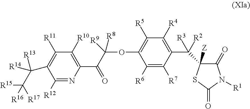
C1([R6])=C([R7])C(C(C2([Z])C(=O)N([R1])C(=O)S2)([R3])[R2])=C([R4])C([R5])=C1OC(C(C1=C([R10])C([R11])=C(C([R14])(C([R17])([R15])[R16])[R13])C([R12])=N1)=O)([R8])[R9]
